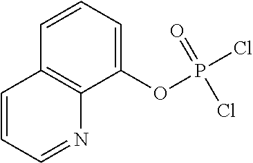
C1=CC=C(OP(=O)(Cl)Cl)C2=C1C=CC=N2
